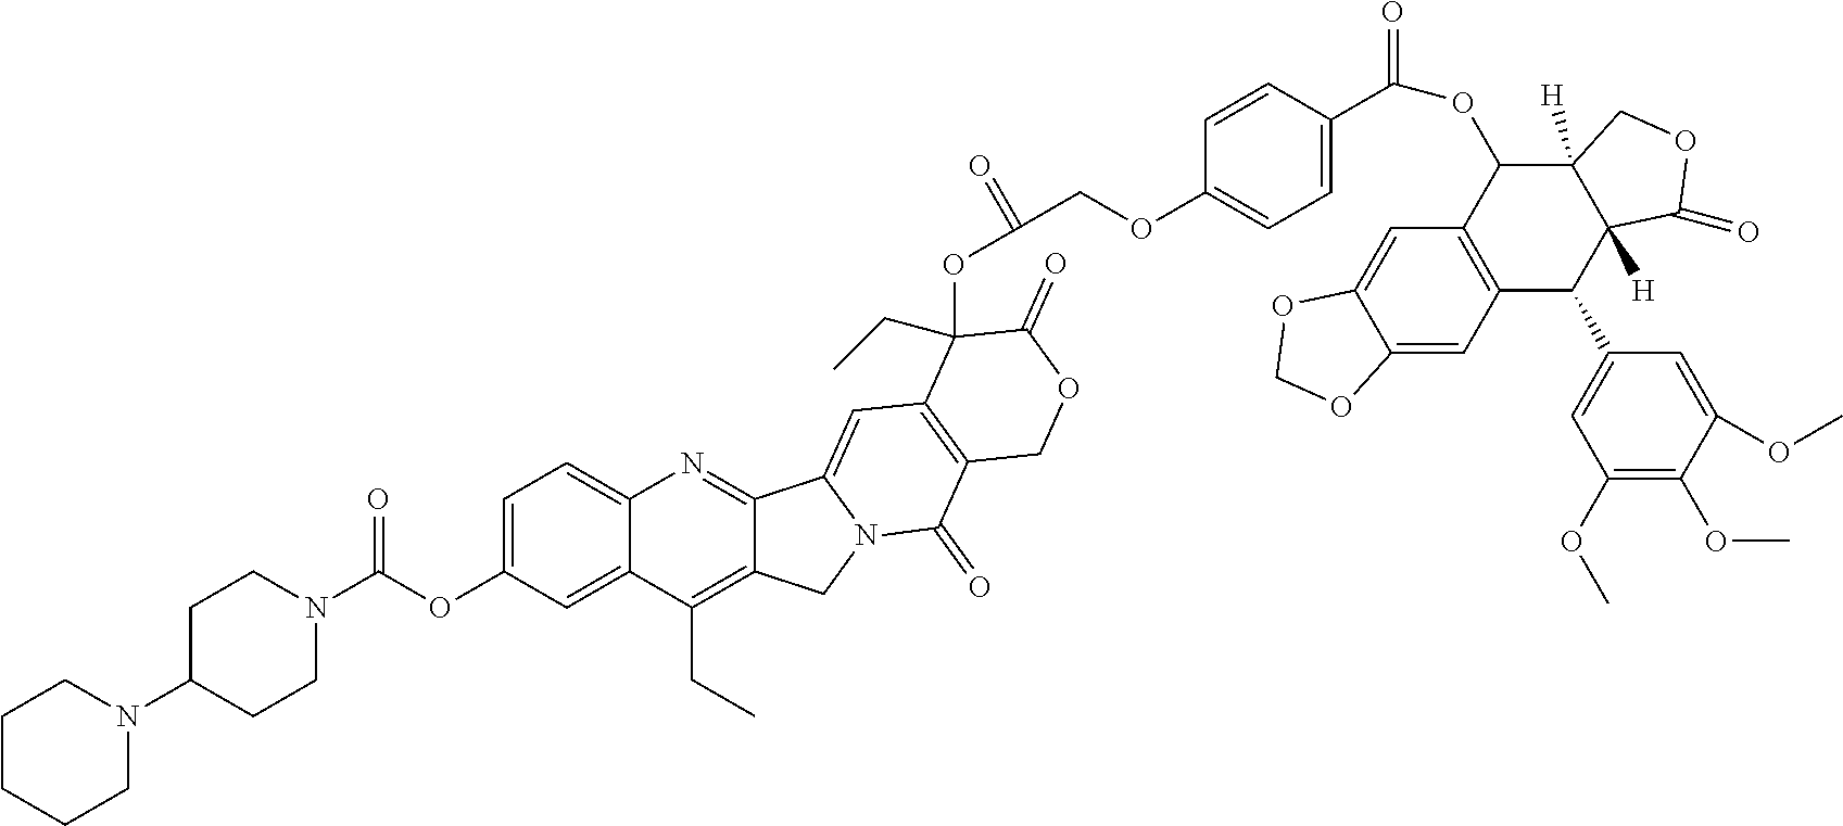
C1=C(OC(=O)N2CCC(N3CCCCC3)CC2)C=C2C(=C1)N=C1C(=C2CC)CN2C1=CC1=C(C2=O)COC(=O)C1(OC(=O)COC1=CC=C(C(=O)OC2C3=C(C(C4=CC(OC)=C(OC)C(OC)=C4)C4([H])C2([H])COC4=O)C=C2C(=C3)OCO2)C=C1)CC
